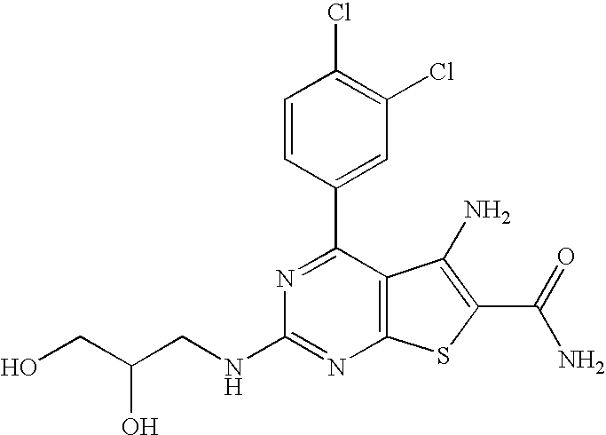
C1=CC(C2=NC(NCC(CO)O)=NC3=C2C(N)=C(C(N)=O)S3)=CC(Cl)=C1Cl
